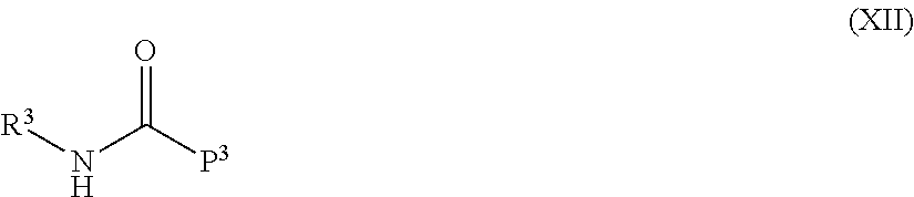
[R3]NC([P3])=O
